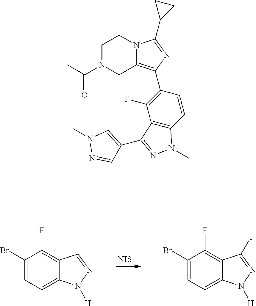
[NIS].C1(Br)=CC=C2C(=C1F)C=NN2[H].C1(Br)=CC=C2C(=C1F)C(I)=NN2[H].C1N(C(C)=O)CC2=C(C3=C(F)C4=C(C=C3)N(C)N=C4C3=CN(C)N=C3)N=C(C3CC3)N2C1
